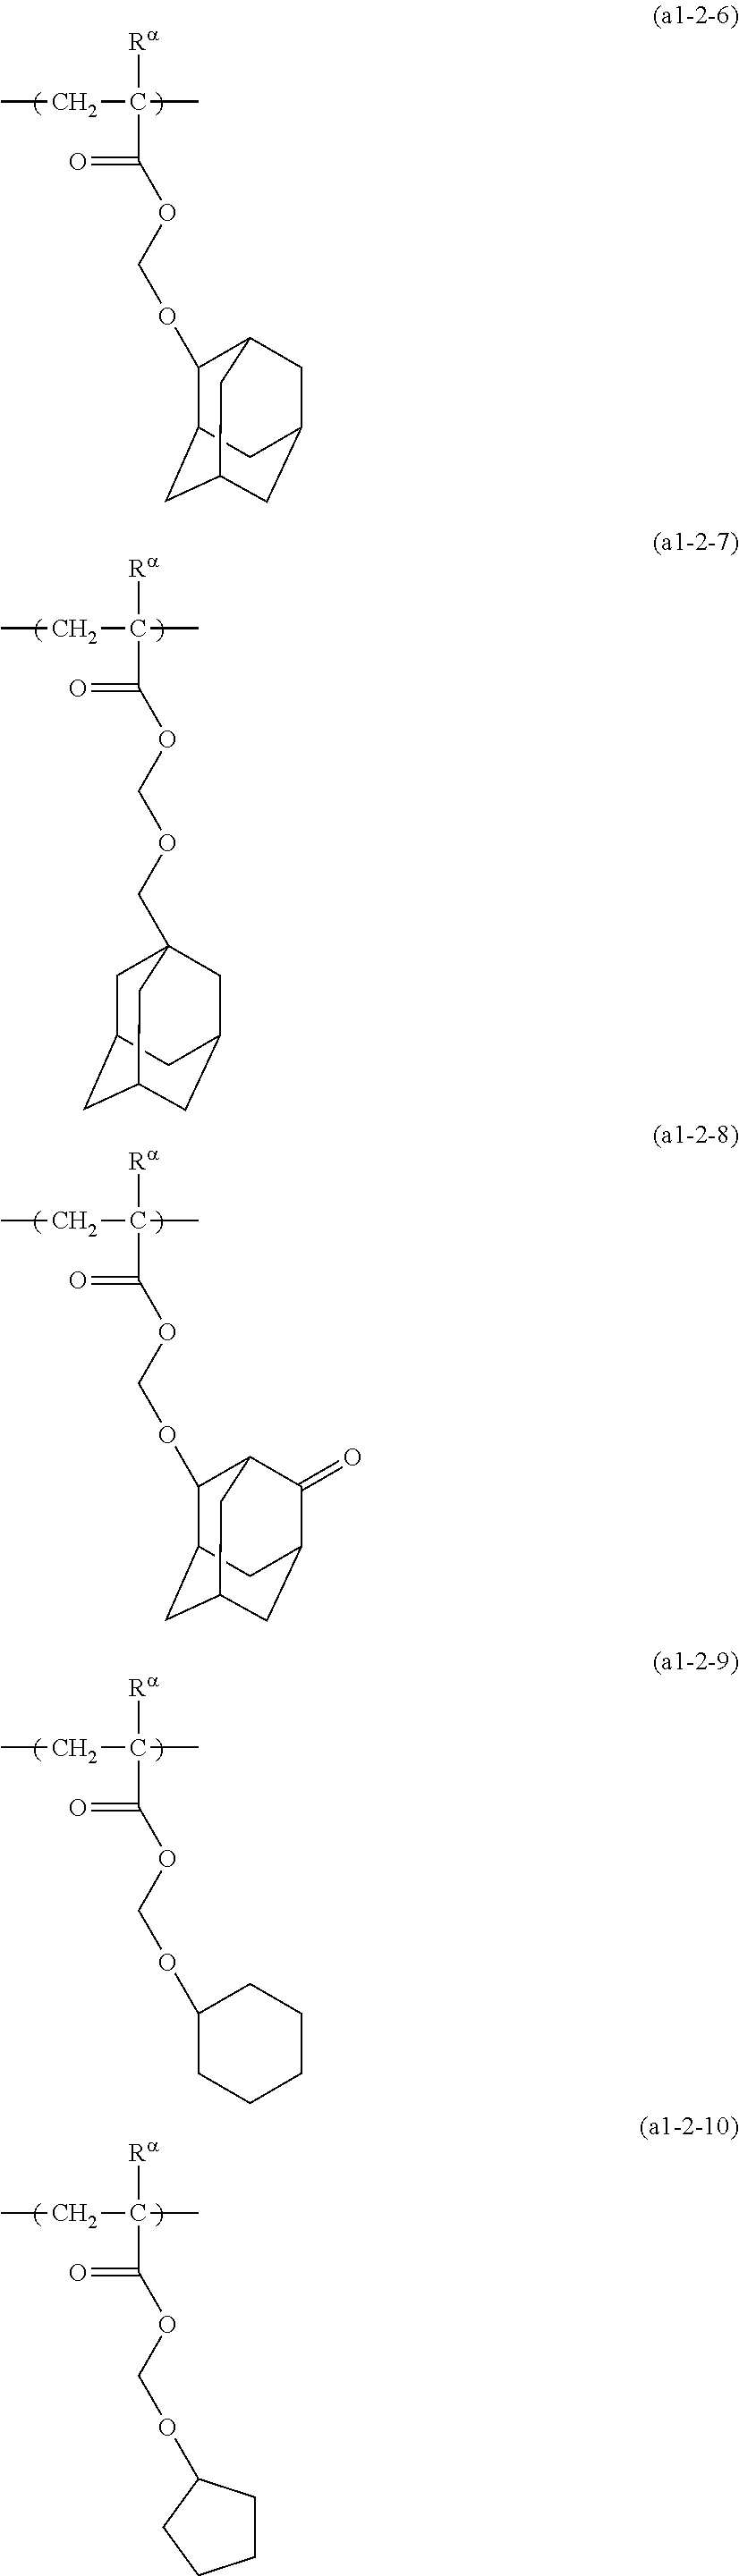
CCC(C)([Ra])C(=O)OCOC1C2CC3CC(CC1C3)C2.CCC(C)([Ra])C(=O)OCOCC12CC3CC(CC(C1)C3)C2.CCC(C)([Ra])C(=O)OCOC1C2CC3CC(C(=O)C1C3)C2.CCC(C)([Ra])C(=O)OCOC1CCCCC1.CCC(C)([Ra])C(=O)OCOC1CCCC1
